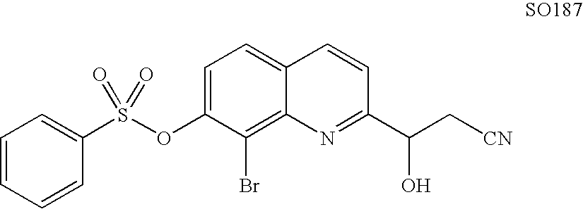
C1=CC=CC(S(OC2=CC=C3C(=C2Br)N=C(C(O)C[CN])C=C3)(=O)=O)=C1
